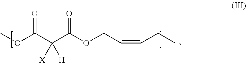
COC(C(C(OCC=CCC)=O)([X])[H])=O
